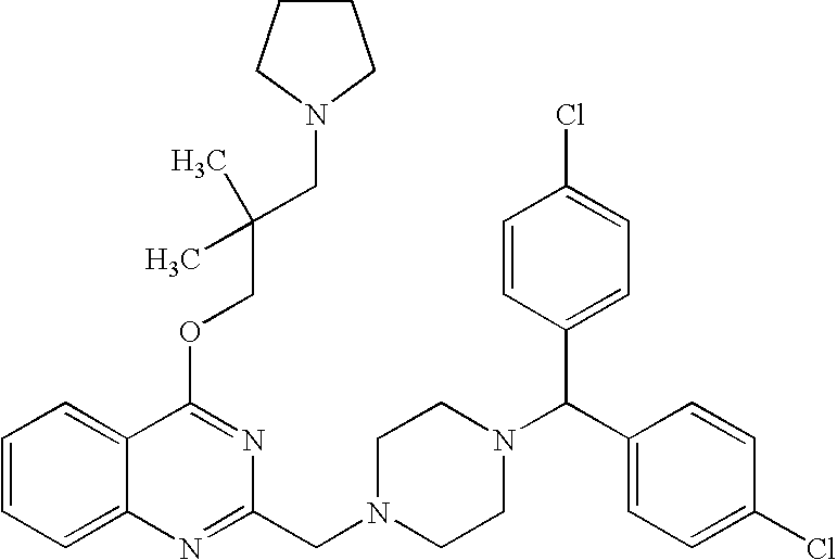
C1=CC=C2C(=C1)C(OCC(CN1CCCC1)(C)C)=NC(CN1CCN(C(C3=CC=C(Cl)C=C3)C3=CC=C(Cl)C=C3)CC1)=N2
